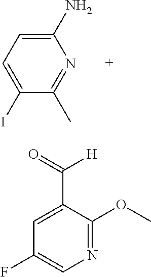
C1=C(C(=O)[H])C(OC)=NC=C1F.C1(N)=CC=C(I)C(C)=N1
